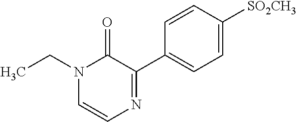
N1(CC)C=CN=C(C2=CC=C([SO2CH3])C=C2)C1=O
